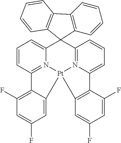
C1=CC2=N3C(=C1)C1(C4=N5C(=CC=C4)C4=C(C=C(F)C=C4F)[Pt]35C3=CC(F)=CC(F)=C23)C2=C(C=CC=C2)C2=C1C=CC=C2
